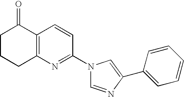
C1CCC2=C(C1=O)C=CC(N1C=NC(C3=CC=CC=C3)=C1)=N2
